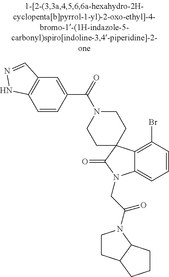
C12=C(Br)C=CC=C1N(CC(=O)N1CCC3C1CCC3)C(=O)C21CCN(C(=O)C2=CC3=C(C=C2)NN=C3)CC1
